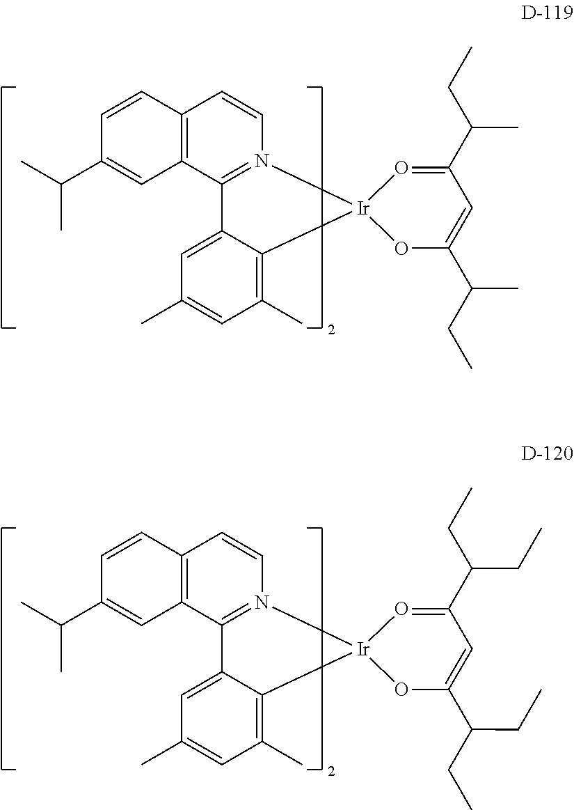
C12=C(C3=N(C=C1)[Ir]1(C4=C(C)C=C(C)C=C34)OC(C(CC)C)=CC(C(CC)C)=O1)C=C(C(C)C)C=C2.C12=C(C3=N(C=C1)[Ir]1(C4=C(C)C=C(C)C=C34)OC(C(CC)CC)=CC(C(CC)CC)=O1)C=C(C(C)C)C=C2
